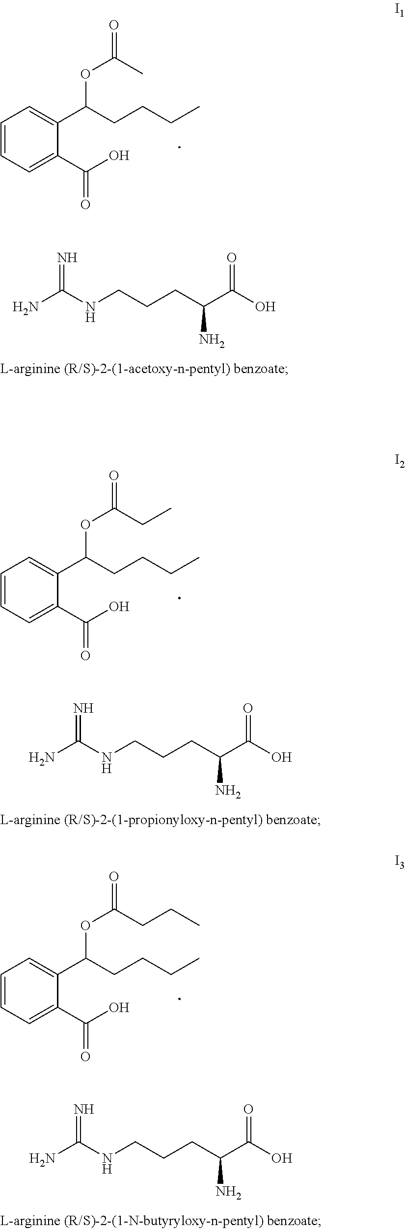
C1=CC=C(C(O)=O)C(C(CCCC)OC(=O)C)=C1.NC(NCCCC(C(O)=O)N)=N.C1=CC=C(C(O)=O)C(C(CCCC)OC(=O)CC)=C1.NC(NCCCC(C(O)=O)N)=N.NC(NCCCC(C(O)=O)N)=N.C1=CC=C(C(O)=O)C(C(CCCC)OC(=O)CCC)=C1
